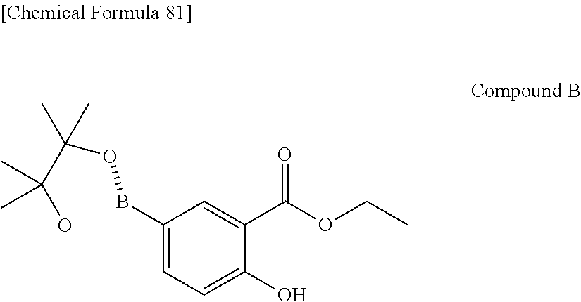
C1(BOC(C(O)(C)C)(C)C)=CC=C(O)C(C(OCC)=O)=C1
